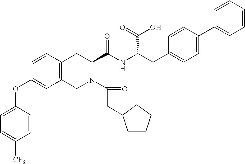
C12=C(CN(C(=O)CC3CCCC3)C(C(NC(CC3=CC=C(C4=CC=CC=C4)C=C3)C(=O)O)=O)C1)C=C(OC1=CC=C([CF3])C=C1)C=C2
